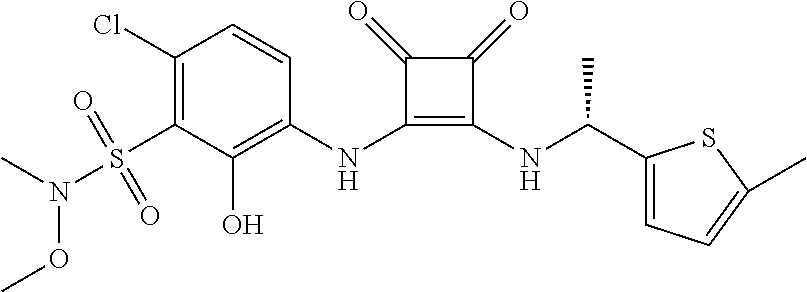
C1(Cl)=C(S(=O)(=O)N(C)OC)C(O)=C(NC2=C(NC(C3=CC=C(C)S3)C)C(=O)C2=O)C=C1
